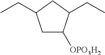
C1C([OPO3H2])C(CC)CC1CC
